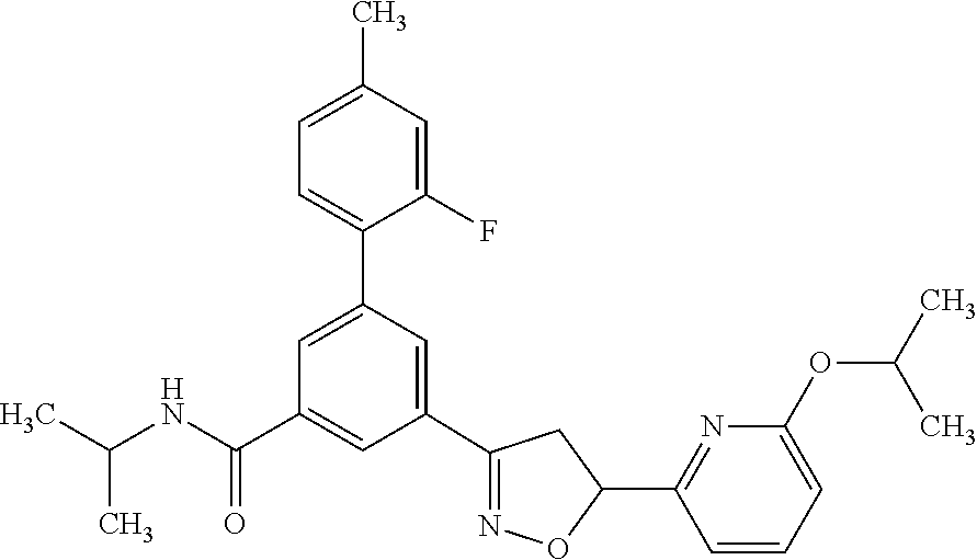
C1(C2=NOC(C3=NC(OC(C)C)=CC=C3)C2)=CC(C2=CC=C(C)C=C2F)=CC(C(NC(C)C)=O)=C1
